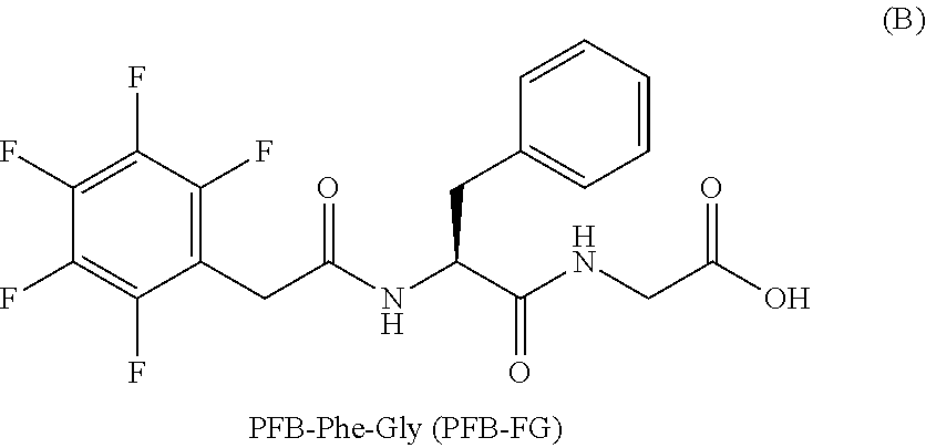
C1(CC(NC(C(NCC(O)=O)=O)CC2=CC=CC=C2)=O)=C(F)C(F)=C(F)C(F)=C1F
